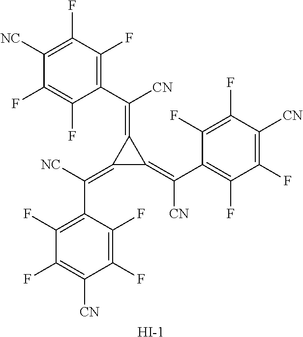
C1(=C([NC])C2=C(F)C(F)=C([CN])C(F)=C2F)C(=C(C2=C(F)C(F)=C([CN])C(F)=C2F)[CN])C1=C(C1=C(F)C(F)=C([NC])C(F)=C1F)[CN].[I-]
